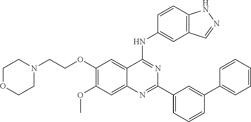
C1OCCN(CCOC2=C(OC)C=C3C(=C2)C(NC2=CC4=C(C=C2)NN=C4)=NC(C2=CC=CC(C4=CC=CC=C4)=C2)=N3)C1
